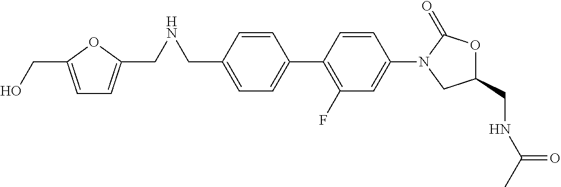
C1=C(CNCC2=CC=C(CO)O2)C=CC(C2=C(F)C=C(N3CC(CNC(C)=O)OC3=O)C=C2)=C1
